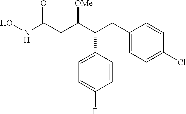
ONC(CC(C(CC1=CC=C(Cl)C=C1)C1=CC=C(F)C=C1)[OMe])=O
